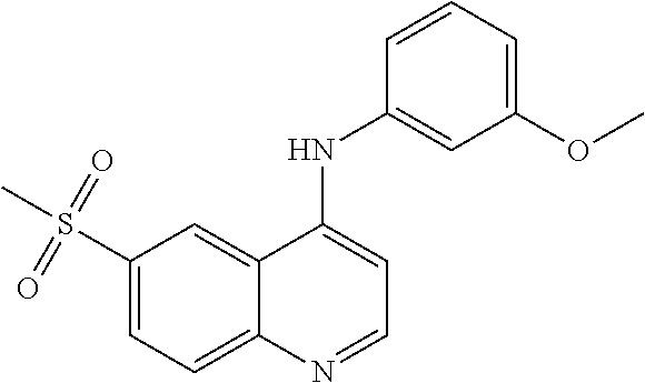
S(C1=CC=C2C(=C1)C(NC1=CC(OC)=CC=C1)=CC=N2)(C)(=O)=O
